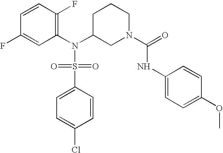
C1=CC(F)=C(N(C2CN(C(=O)NC3=CC=C(OC)C=C3)CCC2)S(=O)(=O)C2=CC=C(Cl)C=C2)C=C1F
